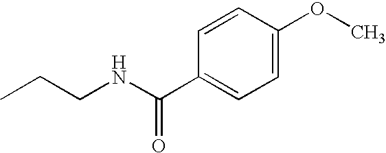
C1(C(NCCC)=O)=CC=C(OC)C=C1
